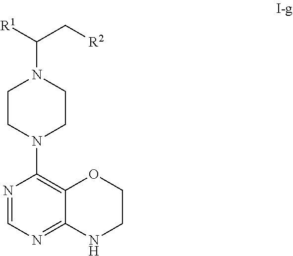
C(C[R2])(N1CCN(C2=C3OCCNC3=NC=N2)CC1)[R1]
